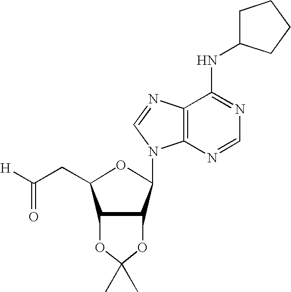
[H]C(CC1C2C(C(N3C4=C(C(NC5CCCC5)=NC=N4)N=C3)O1)OC(C)(C)O2)=O
